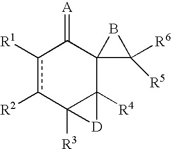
C12([R3])c([R2])c([R1])C(=[A])C3(C([R5])([R6])B3)C1([R4])[D]2
